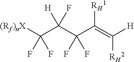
[(Rf)nX]C(C(C(C(=C([H])[RH2])[RH1])(F)F)([H])F)(F)F
